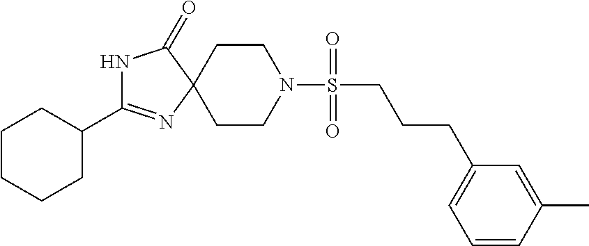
N1C(=O)C2(N=C1C1CCCCC1)CCN(S(=O)(=O)CCCC1=CC=CC(C)=C1)CC2
